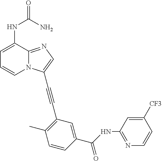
C1=C(NC(=O)N)C2=NC=C(C#CC3=C(C)C=CC(C(NC4=NC=CC([CF3])=C4)=O)=C3)N2C=C1
